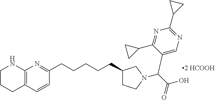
C1(C2CC2)=NC(C2CC2)=NC=C1C(C(O)=O)N1CC(CCCCCC2=NC3=C(C=C2)CCCN3)CC1
